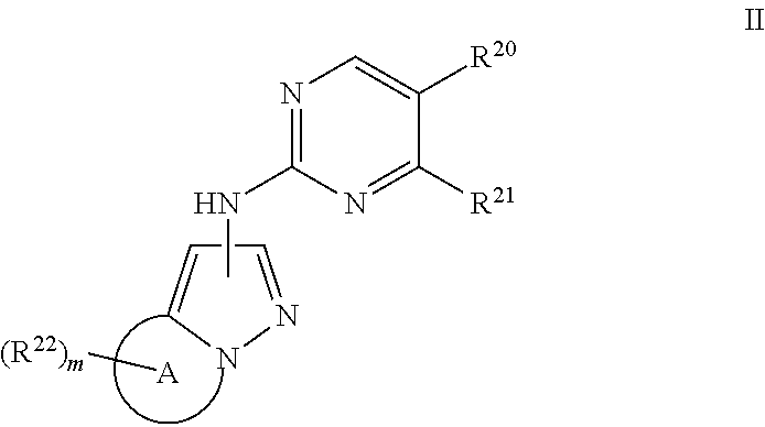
N(C1=NC=C([R20])C([R21])=N1)C.C1=NNC=C1.[A][(R22)m]
